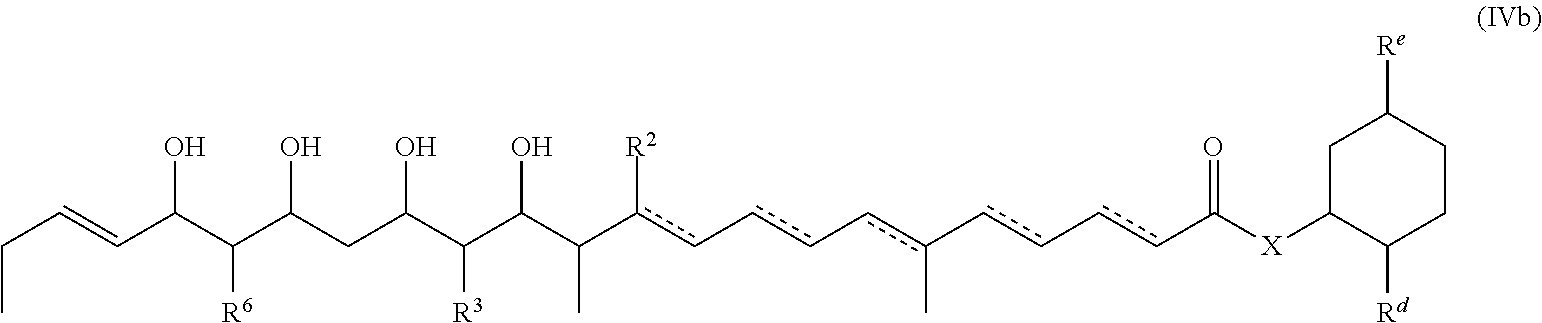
C([R6])(C(C=CCC)O)C(CC(C(C(C(c(c-cc-cc(-cc-ccC([X]C1C([Rd])CCC([Re])C1)=O)C)[R2])C)O)[R3])O)O
